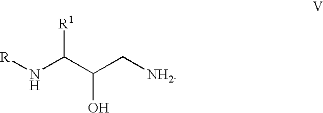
[R]NC(C(C[NH2])O)[R1]
